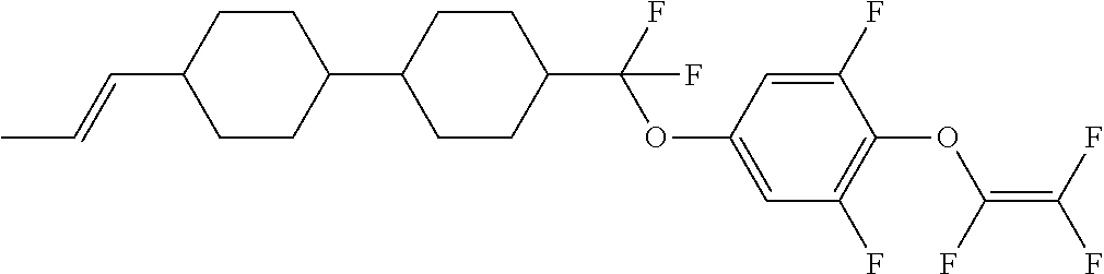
C1CC(C2CCC(C(F)(OC3=CC(F)=C(OC(=C(F)F)F)C(F)=C3)F)CC2)CCC1C=CC
